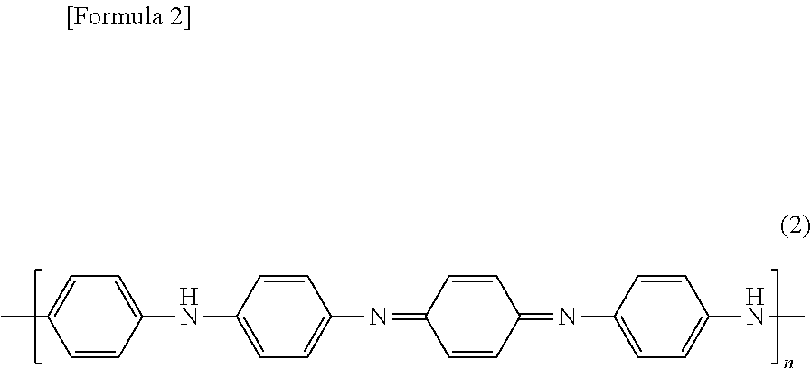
C1=CC(NC2=CC=C(N=C3C=CC(=NC4=CC=C(NC)C=C4)C=C3)C=C2)=CC=C1C
